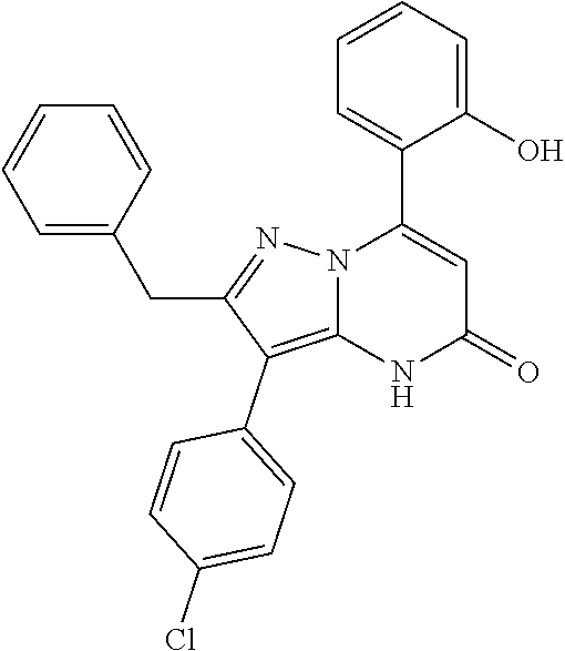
C1(O)=CC=CC=C1C1=CC(=O)NC2=C(C3=CC=C(Cl)C=C3)C(CC3=CC=CC=C3)=NN12
